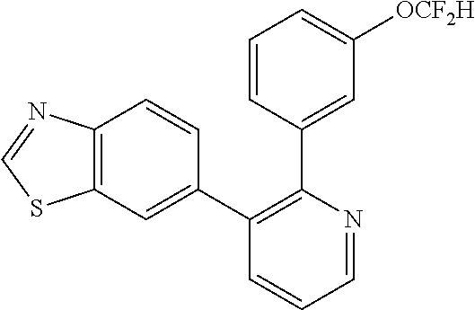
C1=CC(C2=C(C3=CC4=C(C=C3)N=CS4)C=CC=N2)=CC([OCF2H])=C1
